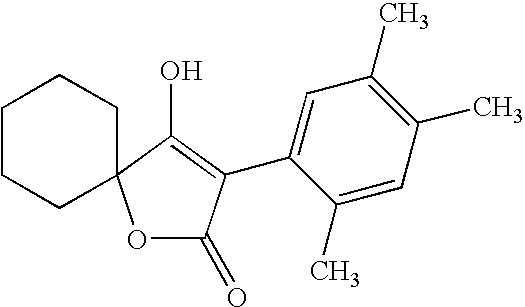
C1CCC2(CC1)OC(=O)C(C1=CC(C)=C(C)C=C1C)=C2O
